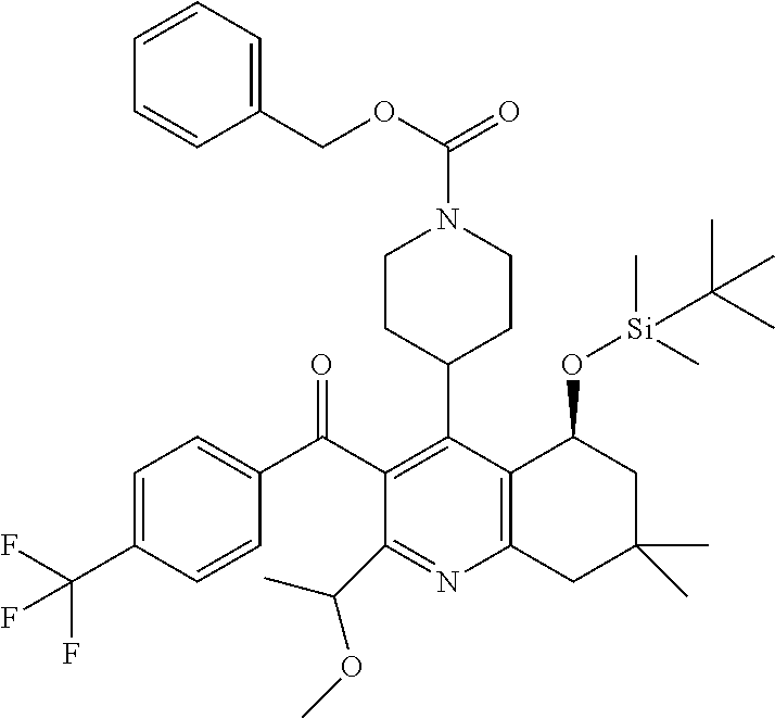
C1(C(C2=C(C3CCN(C(OCC4=CC=CC=C4)=O)CC3)C3=C(N=C2C(OC)C)CC(C)(C)CC3O[Si](C)(C)C(C)(C)C)=O)=CC=C(C(F)(F)F)C=C1
